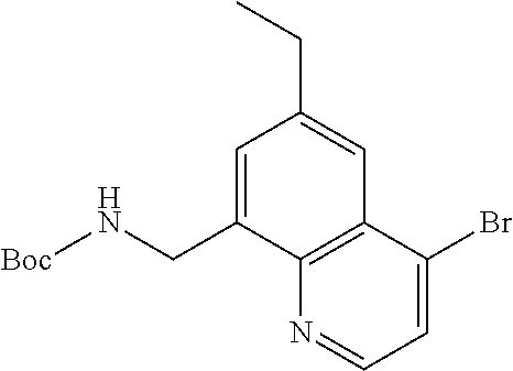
C1=C(CN[Boc])C2=C(C=C1CC)C(Br)=CC=N2
